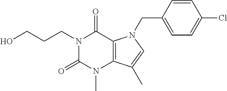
C12=C(C(C)=CN1CC1=CC=C(Cl)C=C1)N(C)C(=O)N(CCCO)C2=O
